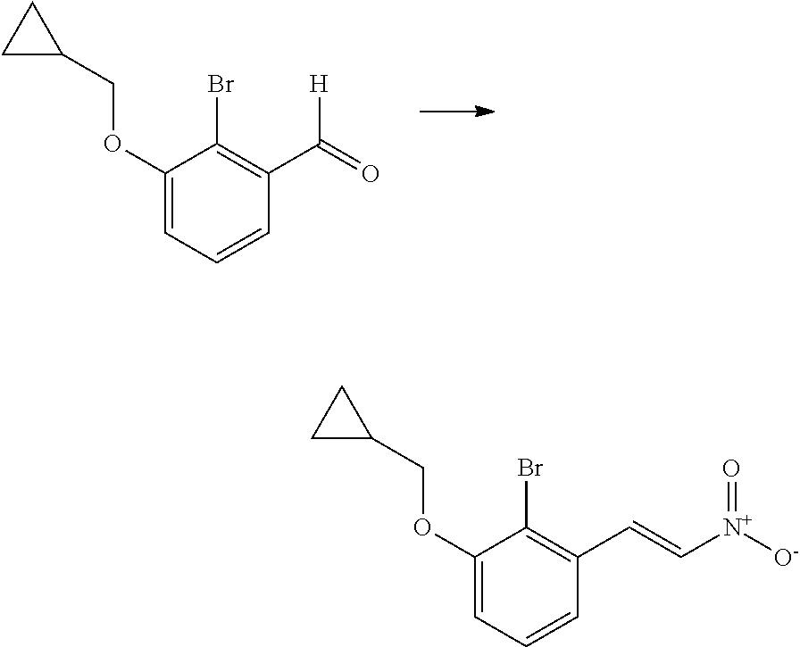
C1=C(OCC2CC2)C(Br)=C(C(=O)[H])C=C1.C1=C(OCC2CC2)C(Br)=C(C=C[N+]([O-])=O)C=C1
